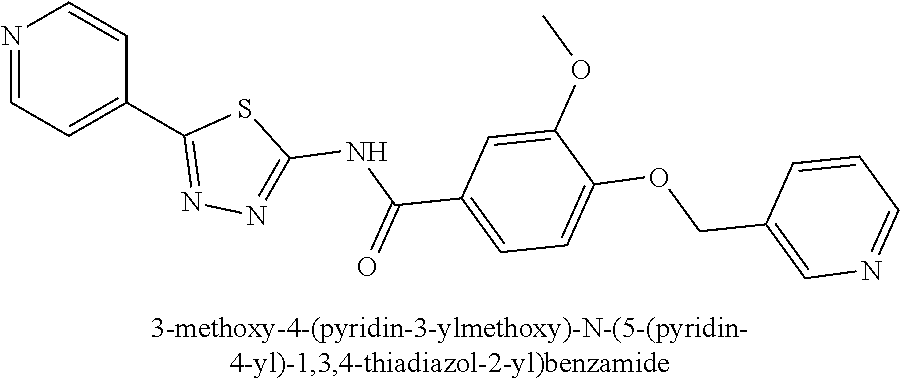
N1=CC=C(C2=NN=C(NC(C3=CC=C(OCC4=CN=CC=C4)C(OC)=C3)=O)S2)C=C1
